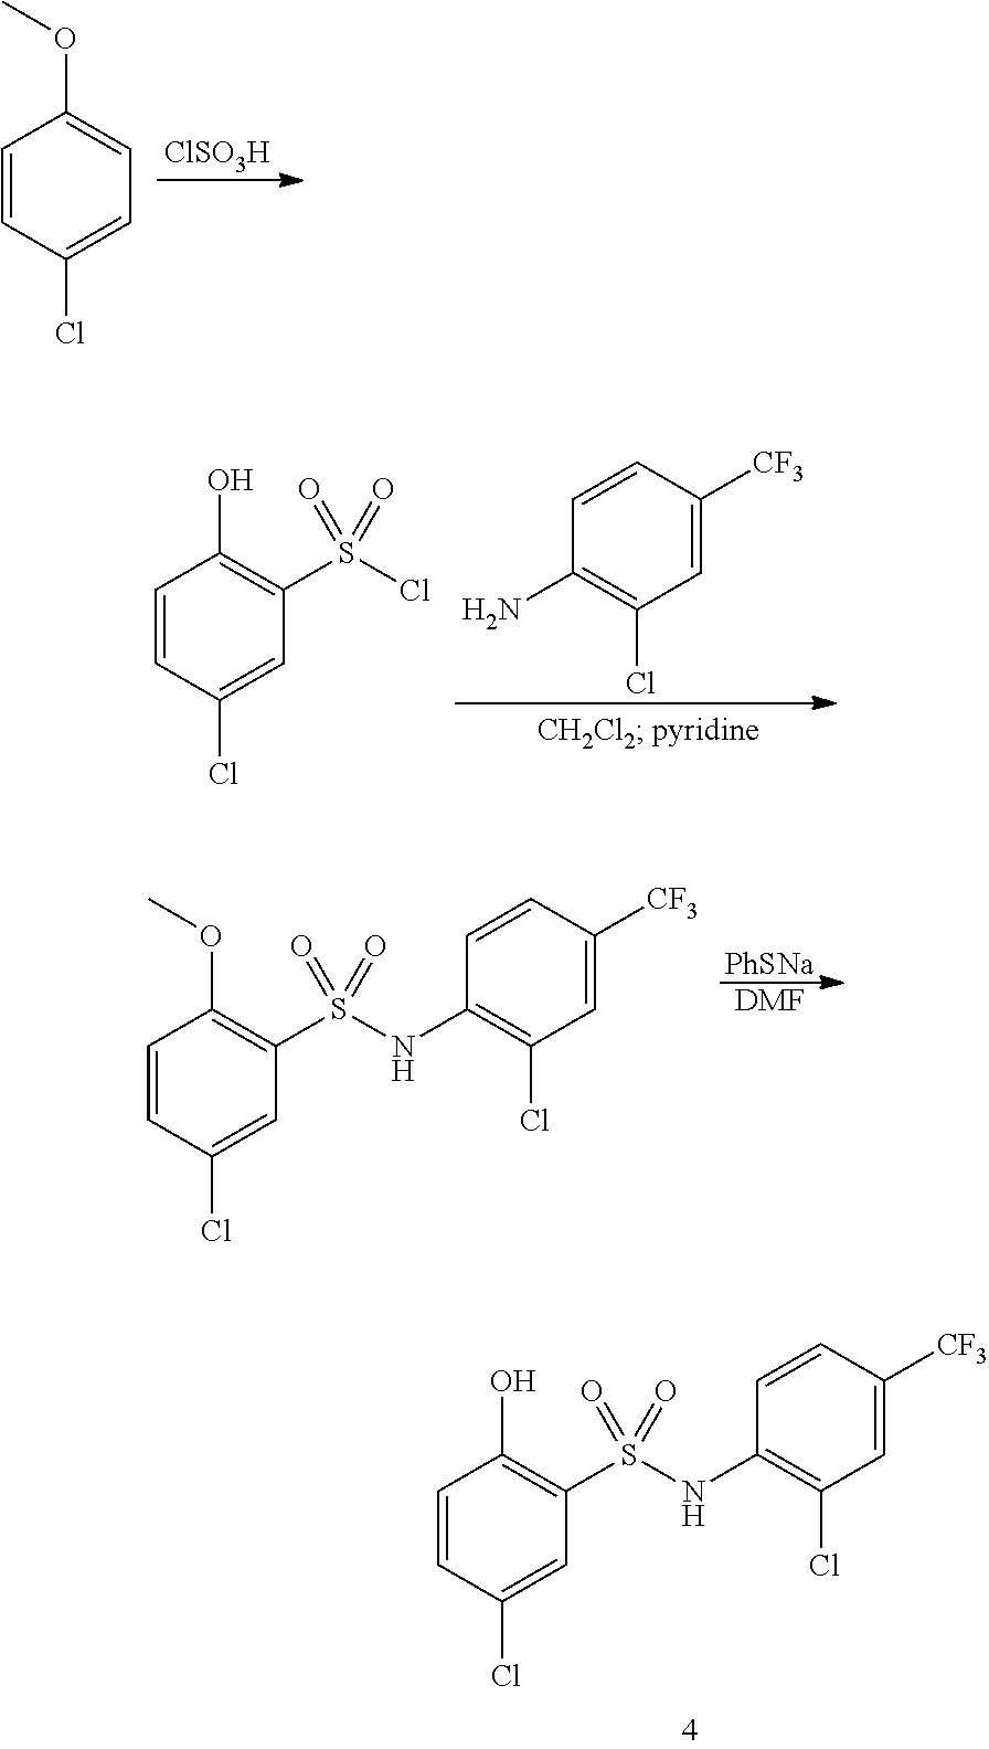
[ClSO3H].C1=CC(Cl)=CC=C1OC.C1=CC([CF3])=CC(Cl)=C1N.C1=CC(Cl)=CC(S(Cl)(=O)=O)=C1O.[PhSNa].[DMF].C1=CC(Cl)=CC(S(NC2=C(Cl)C=C([CF3])C=C2)(=O)=O)=C1OC.C1=CC(Cl)=CC(S(NC2=C(Cl)C=C([CF3])C=C2)(=O)=O)=C1O
